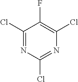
C1(Cl)=NC(Cl)=NC(Cl)=C1F
